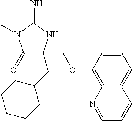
C1(=O)C(CC2CCCCC2)(COC2=C3C(=CC=C2)C=CC=N3)NC(=N)N1C
